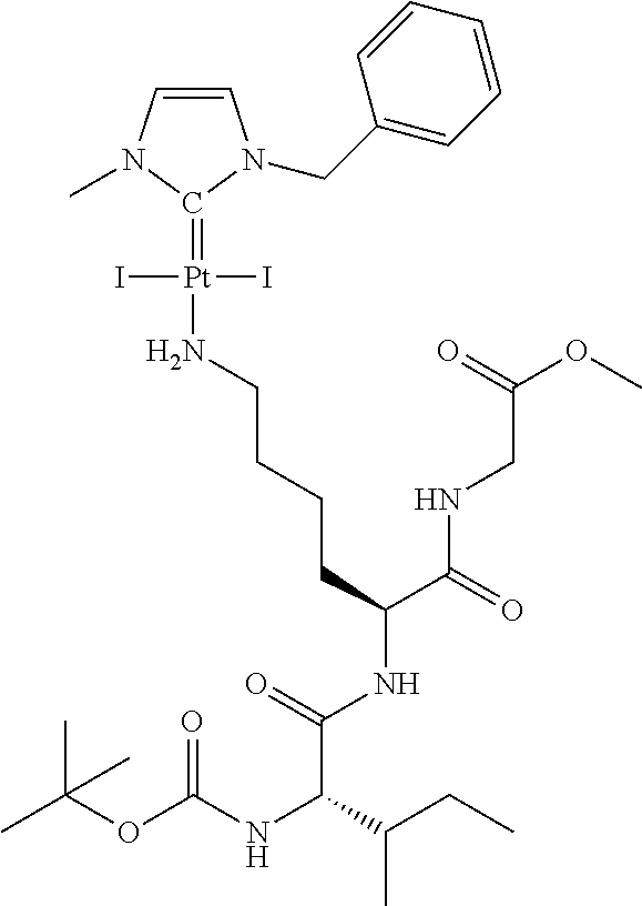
C1=CN(C)C(=[Pt](I)(I)NCCCCC(NC(C(NC(OC(C)(C)C)=O)C(CC)C)=O)C(=O)NCC(OC)=O)N1CC1=CC=CC=C1
